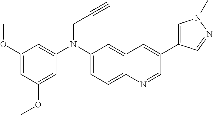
C1(N(C2=CC(OC)=CC(OC)=C2)CC#C)=CC=C2C(=C1)C=C(C1=CN(C)N=C1)C=N2
